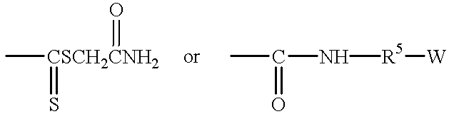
C[CSCH2CNH2](=S)=O.CC(=O)N[R5][W]
